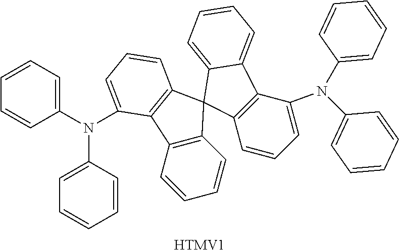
C1(N(C2=CC=CC=C2)C2=CC=CC3=C2C2=C(C34C3=C(C5=CC=CC=C54)C(N(C4=CC=CC=C4)C4=CC=CC=C4)=CC=C3)C=CC=C2)=CC=CC=C1.[HTMV1]
